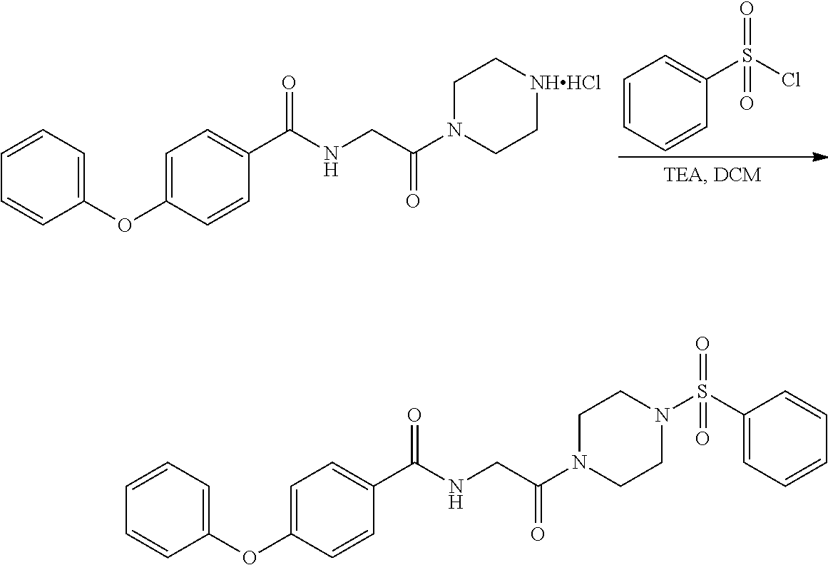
C1=CC=CC(S(Cl)(=O)=O)=C1.C1=CC=CC(OC2=CC=C(C(NCC(N3CC[NHHCl]CC3)=O)=O)C=C2)=C1.C1=CC=CC(OC2=CC=C(C(NCC(N3CCN(S(C4=CC=CC=C4)(=O)=O)CC3)=O)=O)C=C2)=C1
